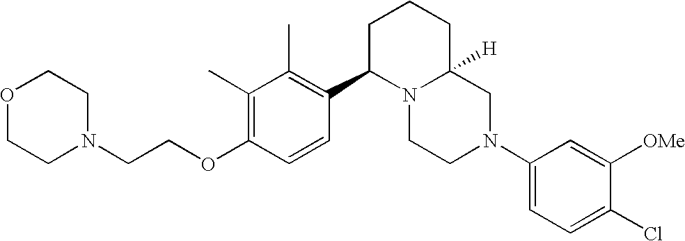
C1(C)=C(OCCN2CCOCC2)C=CC(C2N3C([H])(CCC2)CN(C2=CC=C(Cl)C([OMe])=C2)CC3)=C1C
